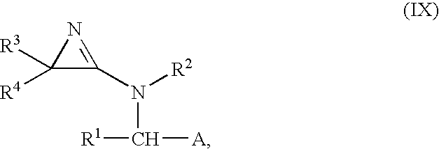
C1([R3])([R4])C(N([R2])C([R1])[A])=N1
